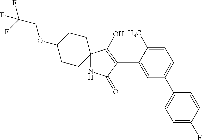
N1C2(C(O)=C(C3=CC(C4=CC=C(F)C=C4)=CC=C3C)C1=O)CCC(OCC(F)(F)F)CC2
